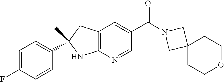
C12=C(N=CC(C(=O)N3CC4(C3)CCOCC4)=C1)NC(C1=CC=C(F)C=C1)(C)C2
